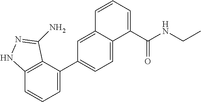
C12=C(C(C3=CC=C4C(=C3)C=CC=C4C(NCC)=O)=CC=C1)C(N)=NN2
